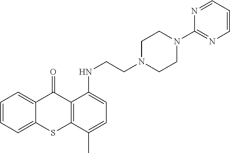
C1=CC=C2C(=C1)C(=O)C1=C(S2)C(C)=CC=C1NCCN1CCN(C2=NC=CC=N2)CC1
